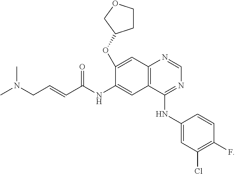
CN(CC=CC(NC1=CC2=C(C=C1OC1CCOC1)N=CN=C2NC1=CC(Cl)=C(F)C=C1)=O)C
